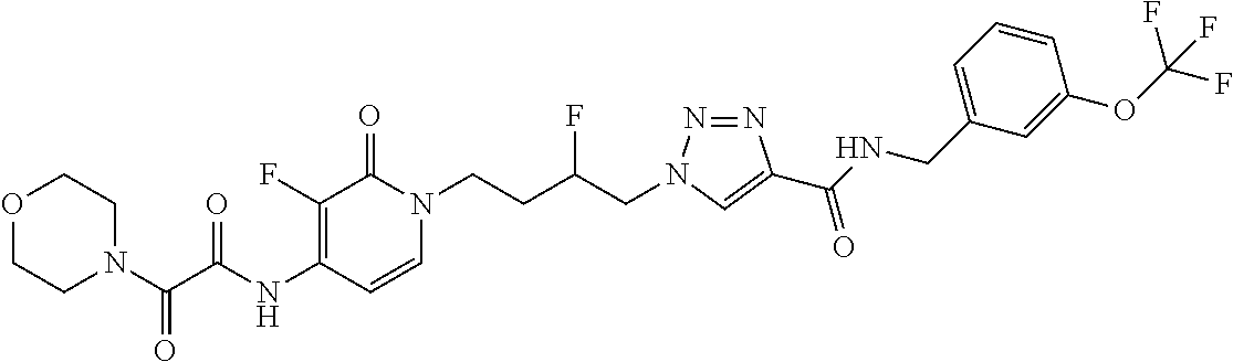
N(C1=C(F)C(=O)N(CCC(CN2N=NC(C(NCC3=CC=CC(OC(F)(F)F)=C3)=O)=C2)F)C=C1)C(C(N1CCOCC1)=O)=O
